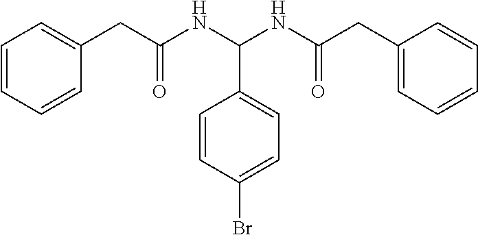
C1=CC=CC(CC(NC(NC(CC2=CC=CC=C2)=O)C2=CC=C(Br)C=C2)=O)=C1
